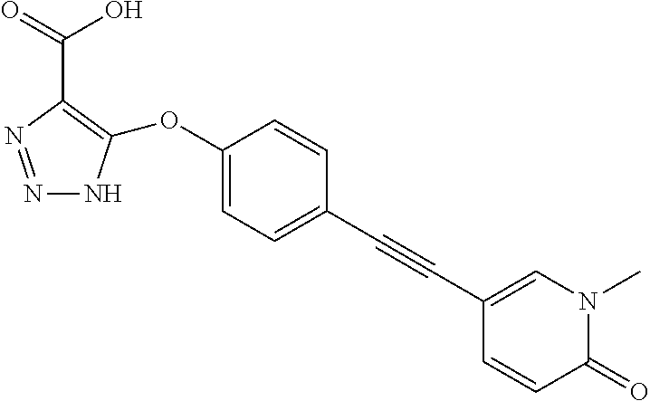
N1=NC(C(O)=O)=C(OC2=CC=C(C#CC3=CN(C)C(=O)C=C3)C=C2)N1
